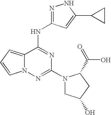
N1=C(NC2=NC(N3CC(O)CC3C(=O)O)=NN3C2=CC=C3)C=C(C2CC2)N1
